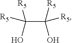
OC(C(O)([R5])[R5])([R5])[R5]
